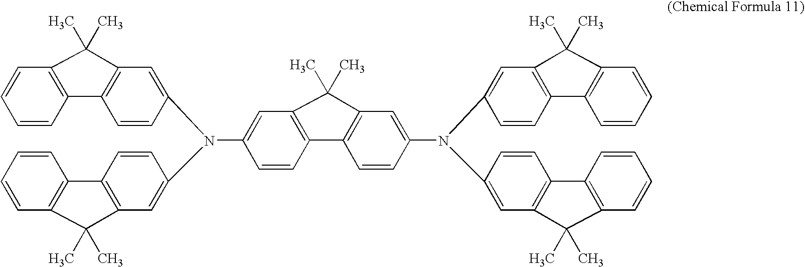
C1=CC2=C(C=C1N(C1=CC3=C(C4=C(C=CC=C4)C3(C)C)C=C1)C1=CC3=C(C4=C(C=CC=C4)C3(C)C)C=C1)C(C)(C)C1=C2C=CC(N(C2=CC3=C(C4=C(C=CC=C4)C3(C)C)C=C2)C2=CC3=C(C4=C(C=CC=C4)C3(C)C)C=C2)=C1
